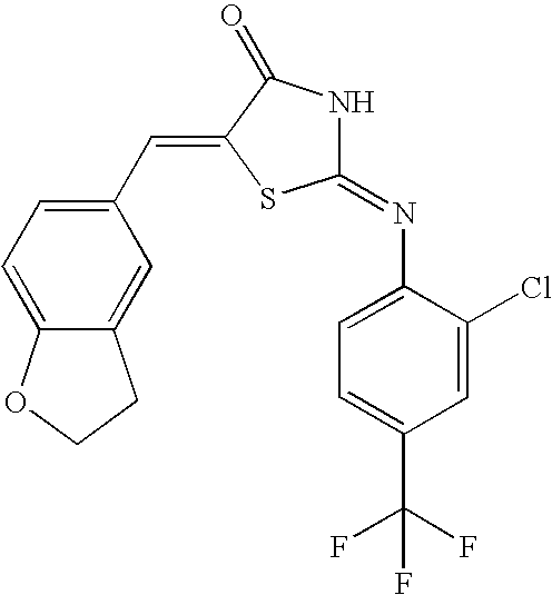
C1=C(Cl)C(N=C2NC(=O)C(=CC3=CC=C4C(=C3)CCO4)S2)=CC=C1C(F)(F)F
